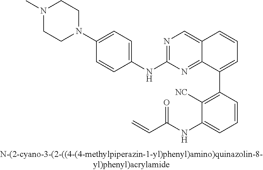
C1=CC(C2=CC=CC3=CN=C(NC4=CC=C(N5CCN(C)CC5)C=C4)N=C23)=C([NC])C(NC(C=C)=O)=C1
